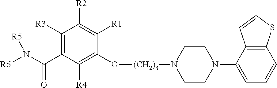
C1([R3])=C(C(N([R6])[R5])=O)C([R4])=C(O[(CH2)3]N2CCN(C3=CC=CC4=C3C=CS4)CC2)C([R1])=C1[R2]
